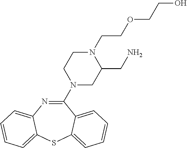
C1(N2CC(CN)N(CCOCCO)CC2)=NC2=CC=CC=C2SC2=CC=CC=C12
